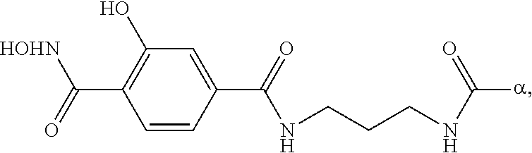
C1(C(=O)[HOHN])=C(O)C=C(C(=O)NCCCNC([a])=O)C=C1
